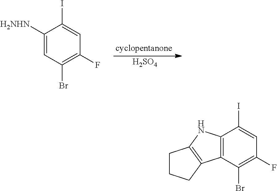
C1([H2NHN])=CC(Br)=C(F)C=C1I.[H2SO4].C12=C(C(Br)=C(F)C=C1I)C1=C(N2)CCC1
